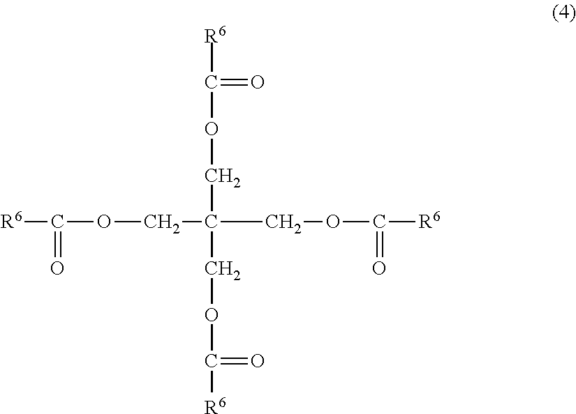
[R6]C(=O)OCC(COC([R6])=O)(COC(=O)[R6])COC(=O)[R6]
